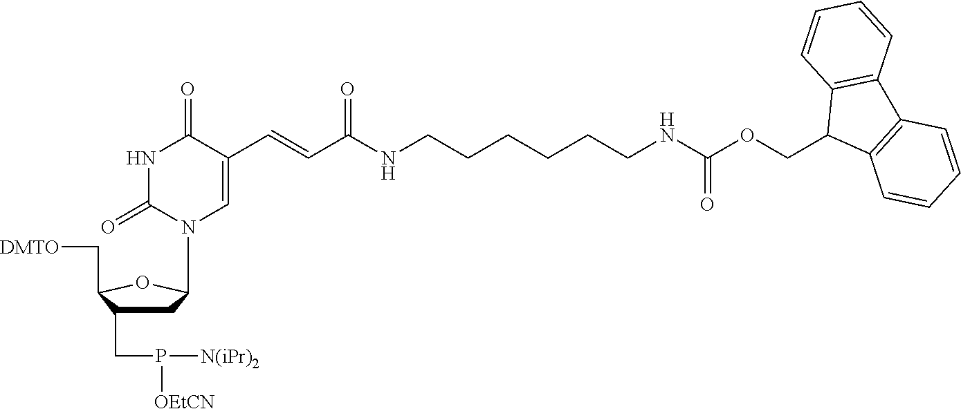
C1C(CP([N(iPr)2])[OEtCN])C(C[DMTO])OC1N1C=C(C=CC(NCCCCCCNC(OCC2C3=C(C4=C2C=CC=C4)C=CC=C3)=O)=O)C(=O)NC1=O
